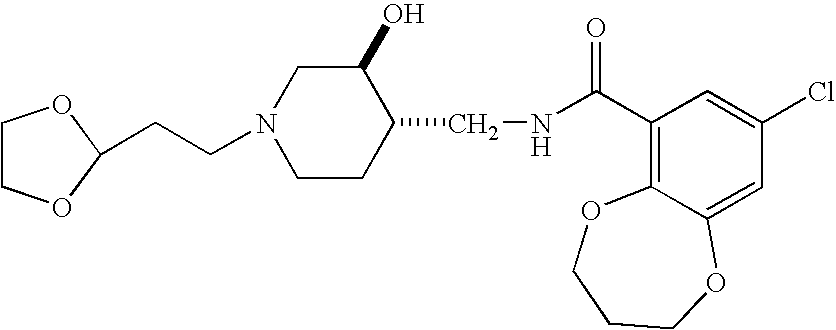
C(CN1CCC(CNC(C2=C3C(=CC(Cl)=C2)OCCCO3)=O)C(O)C1)C1OCCO1
